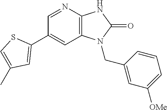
C1(C2=CC(C)=CS2)=CC2=C(N=C1)NC(=O)N2CC1=CC([OMe])=CC=C1
